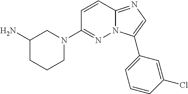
C1(N)CCCN(C2=NN3C(=NC=C3C3=CC=CC(Cl)=C3)C=C2)C1
